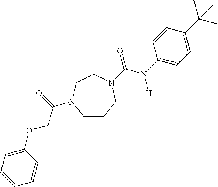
C1CCN(C(=O)N([H])C2=CC=C(C(C)(C)C)C=C2)CCN1C(=O)COC1=CC=CC=C1
